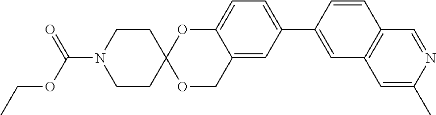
C12=CC(C3=CC4=C(C=C3)C=NC(C)=C4)=CC=C1OC1(OC2)CCN(C(OCC)=O)CC1
